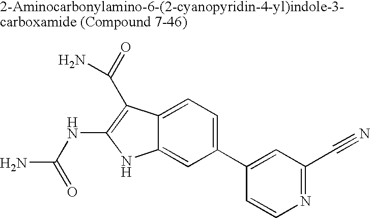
C1(C2=CC(C#N)=NC=C2)=CC=C2C(=C1)NC(NC(N)=O)=C2C(=O)N
